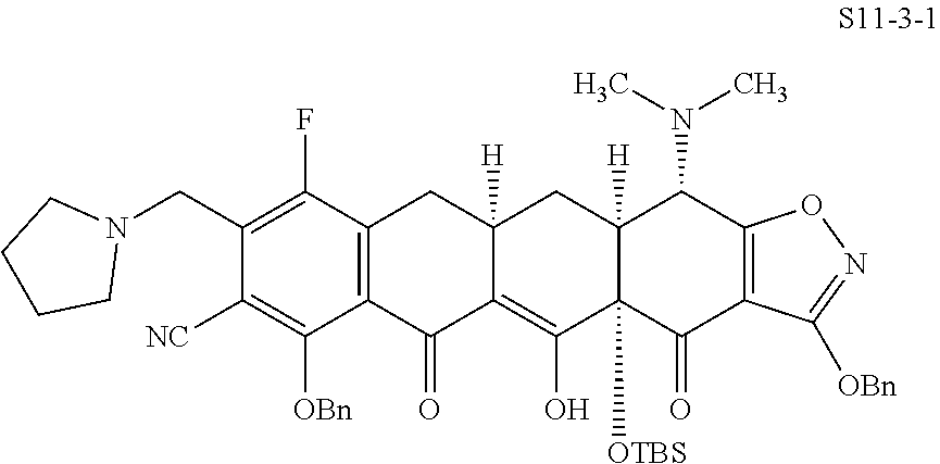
C1(CN2CCCC2)=C(F)C2=C(C([OBn])=C1[NC])C(=O)C1=C(O)C3([OTBS])C([H])(CC1([H])C2)C(N(C)C)C1=C(C3=O)C([OBn])=NO1
